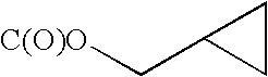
C1CC1C[C(O)O]
